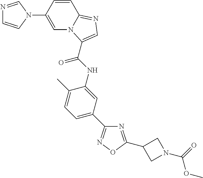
C1=CC(N2C=NC=C2)=CN2C1=NC=C2C(NC1=CC(C2=NOC(C3CN(C(=O)OC)C3)=N2)=CC=C1C)=O
